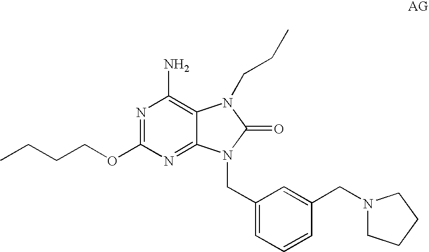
N1=C(OCCCC)N=C2C(=C1N)N(CCC)C(=O)N2CC1=CC=CC(CN2CCCC2)=C1
